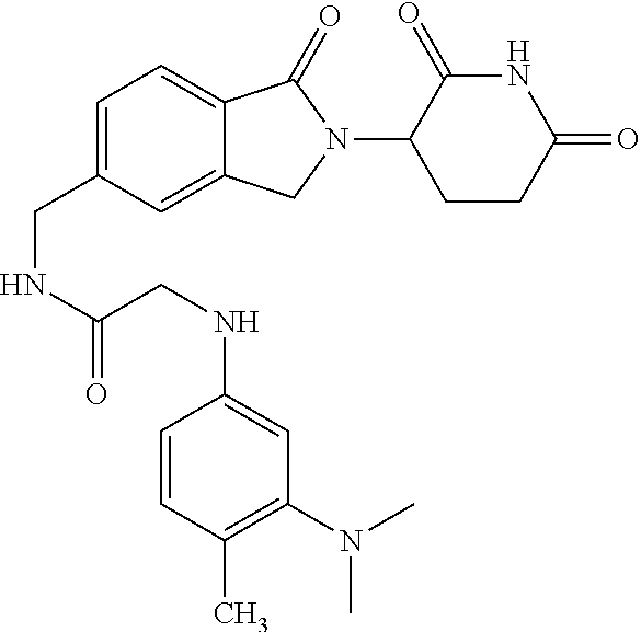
C1=C(CNC(CNC2=CC(N(C)C)=C(C)C=C2)=O)C=C2C(=C1)C(=O)N(C1CCC(=O)NC1=O)C2
